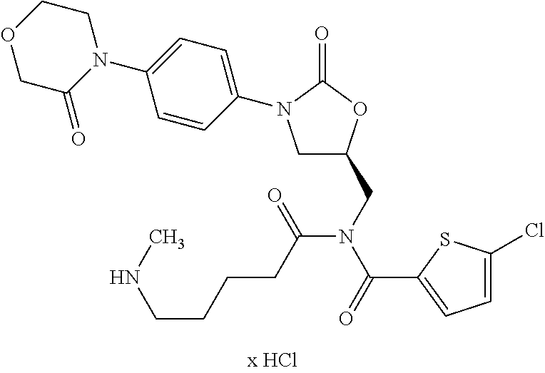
C1C(CN(C(C2=CC=C(Cl)S2)=O)C(CCCCNC)=O)OC(=O)N1C1=CC=C(N2CCOCC2=O)C=C1
